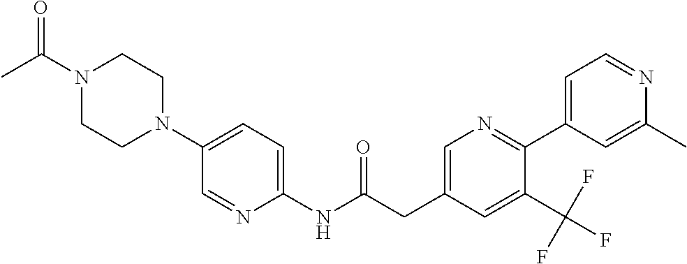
N1(C(C)=O)CCN(C2=CC=C(NC(CC3=CN=C(C4=CC=NC(C)=C4)C(C(F)(F)F)=C3)=O)N=C2)CC1
